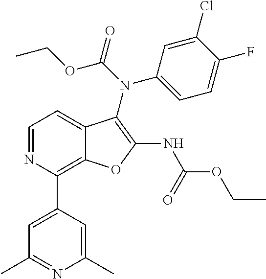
C12=C(C3=CC(C)=NC(C)=C3)N=CC=C1C(N(C1=CC=C(F)C(Cl)=C1)C(OCC)=O)=C(NC(OCC)=O)O2
